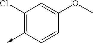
C1(Cl)=C(->C)C=CC(OC)=C1
